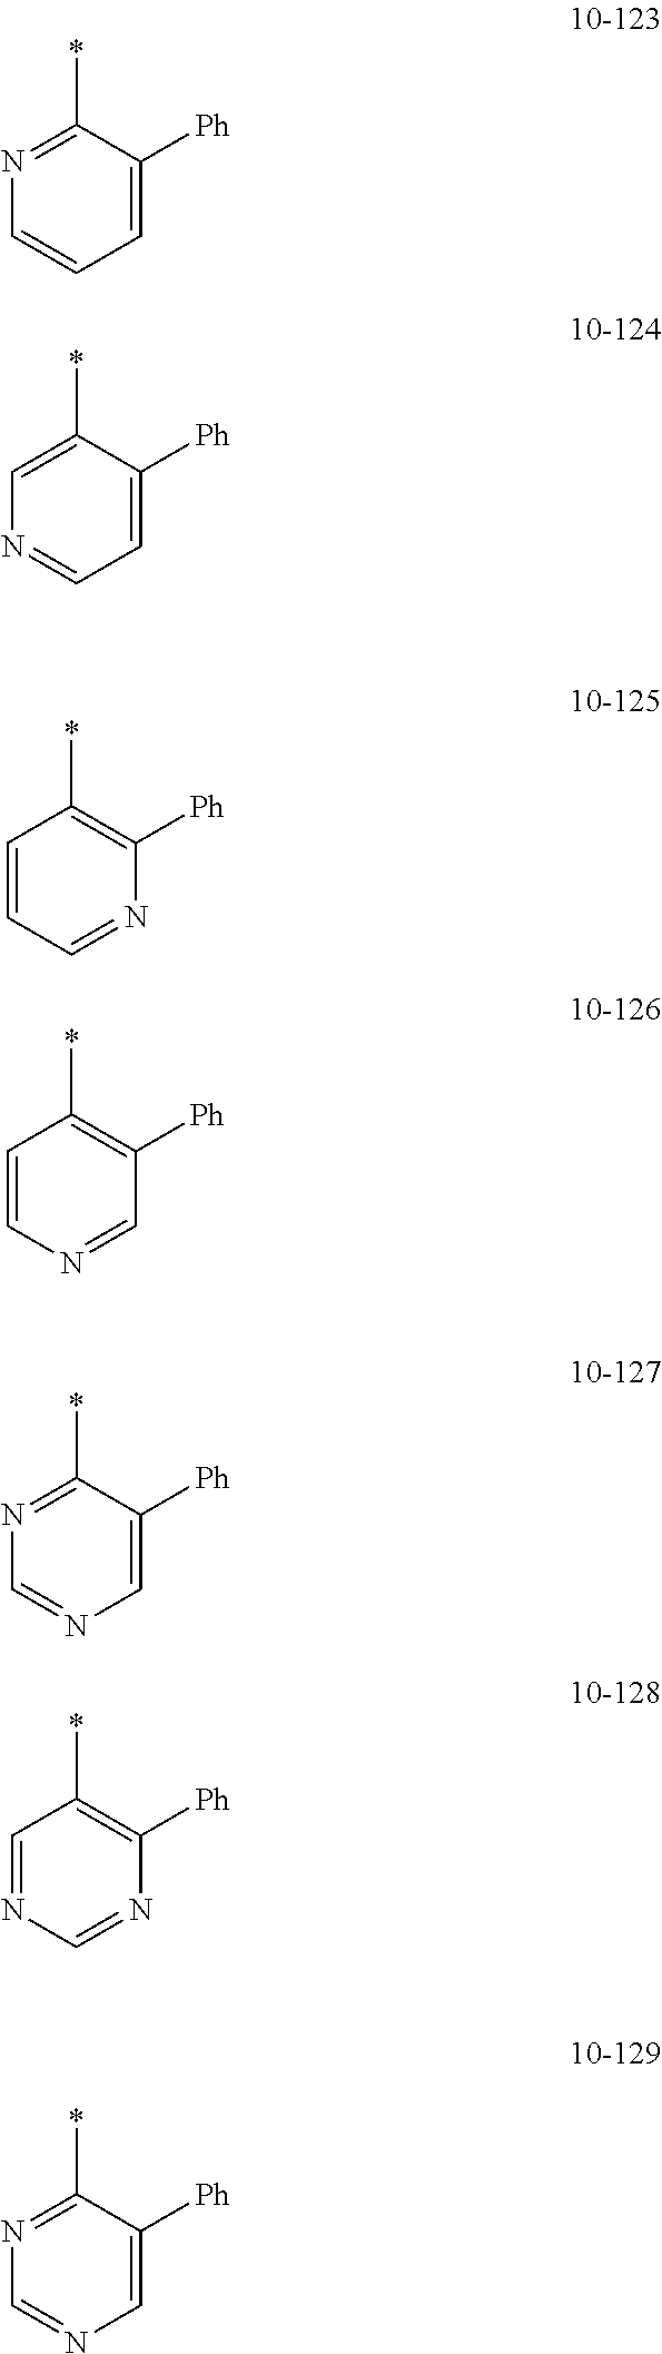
N1=C(*)C([Ph])=CC=C1.C1=CC=NC([Ph])=C1*.C1([Ph])=CN=CN=C1*.C1=NC=NC([Ph])=C1*.C1([Ph])=CN=CN=C1*.C1=C(*)C([Ph])=CC=N1.C1=CN=CC([Ph])=C1*
